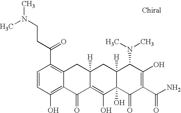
C1=CC(O)=C2C(=C1C(CCN(C)C)=O)CC1([H])C(=C(O)C3(O)C([H])(C1)C(N(C)C)C(O)=C(C(N)=O)C3=O)C2=O
